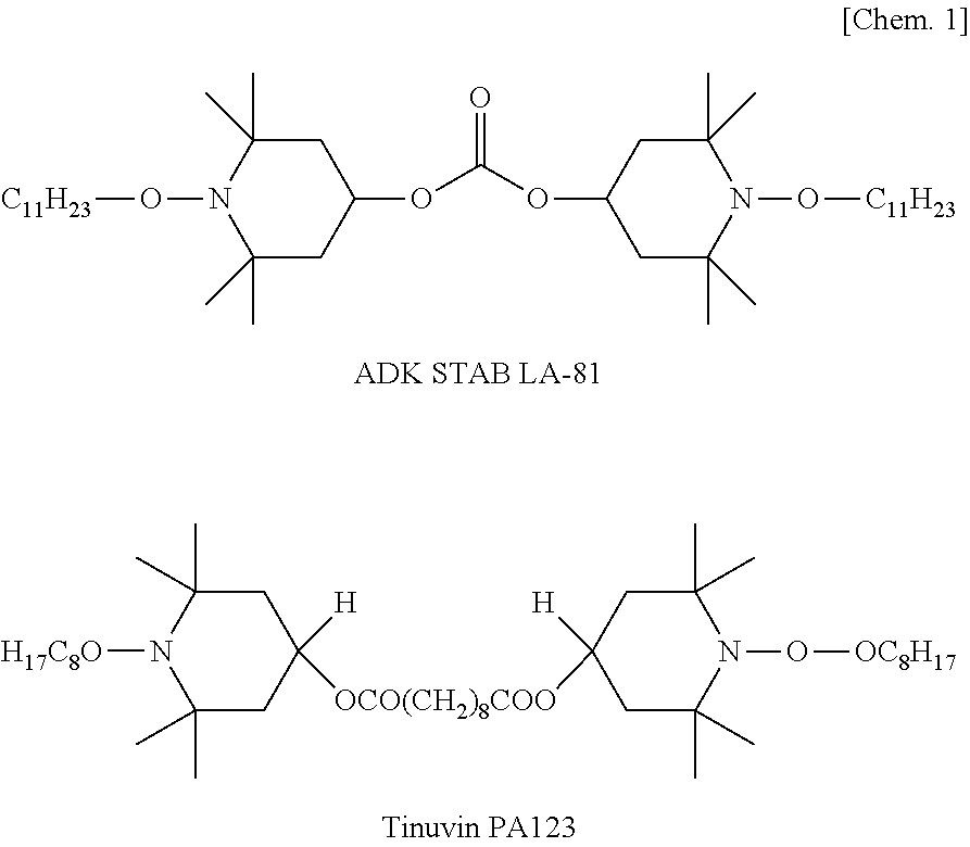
C1C([H])([OCO(CH2)8COO]C2([H])CC(C)(C)N(O[OC8H17])C(C)(C)C2)CC(C)(C)N([H17C8O])C1(C)C.C1C(OC(OC2CC(C)(C)N(O[C11H23])C(C)(C)C2)=O)CC(C)(C)N(O[C11H23])C1(C)C
